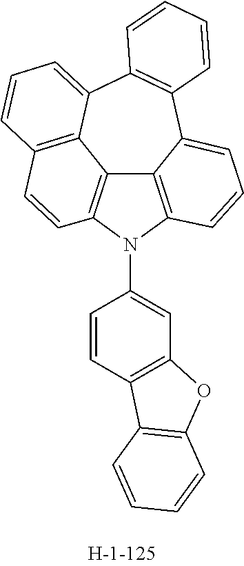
C12=C3N(C4=CC5=C(C=C4)C4=C(O5)C=CC=C4)C4=C1C(=CC=C4)C1=C(C4=CC=CC(=C24)C=C3)C=CC=C1
